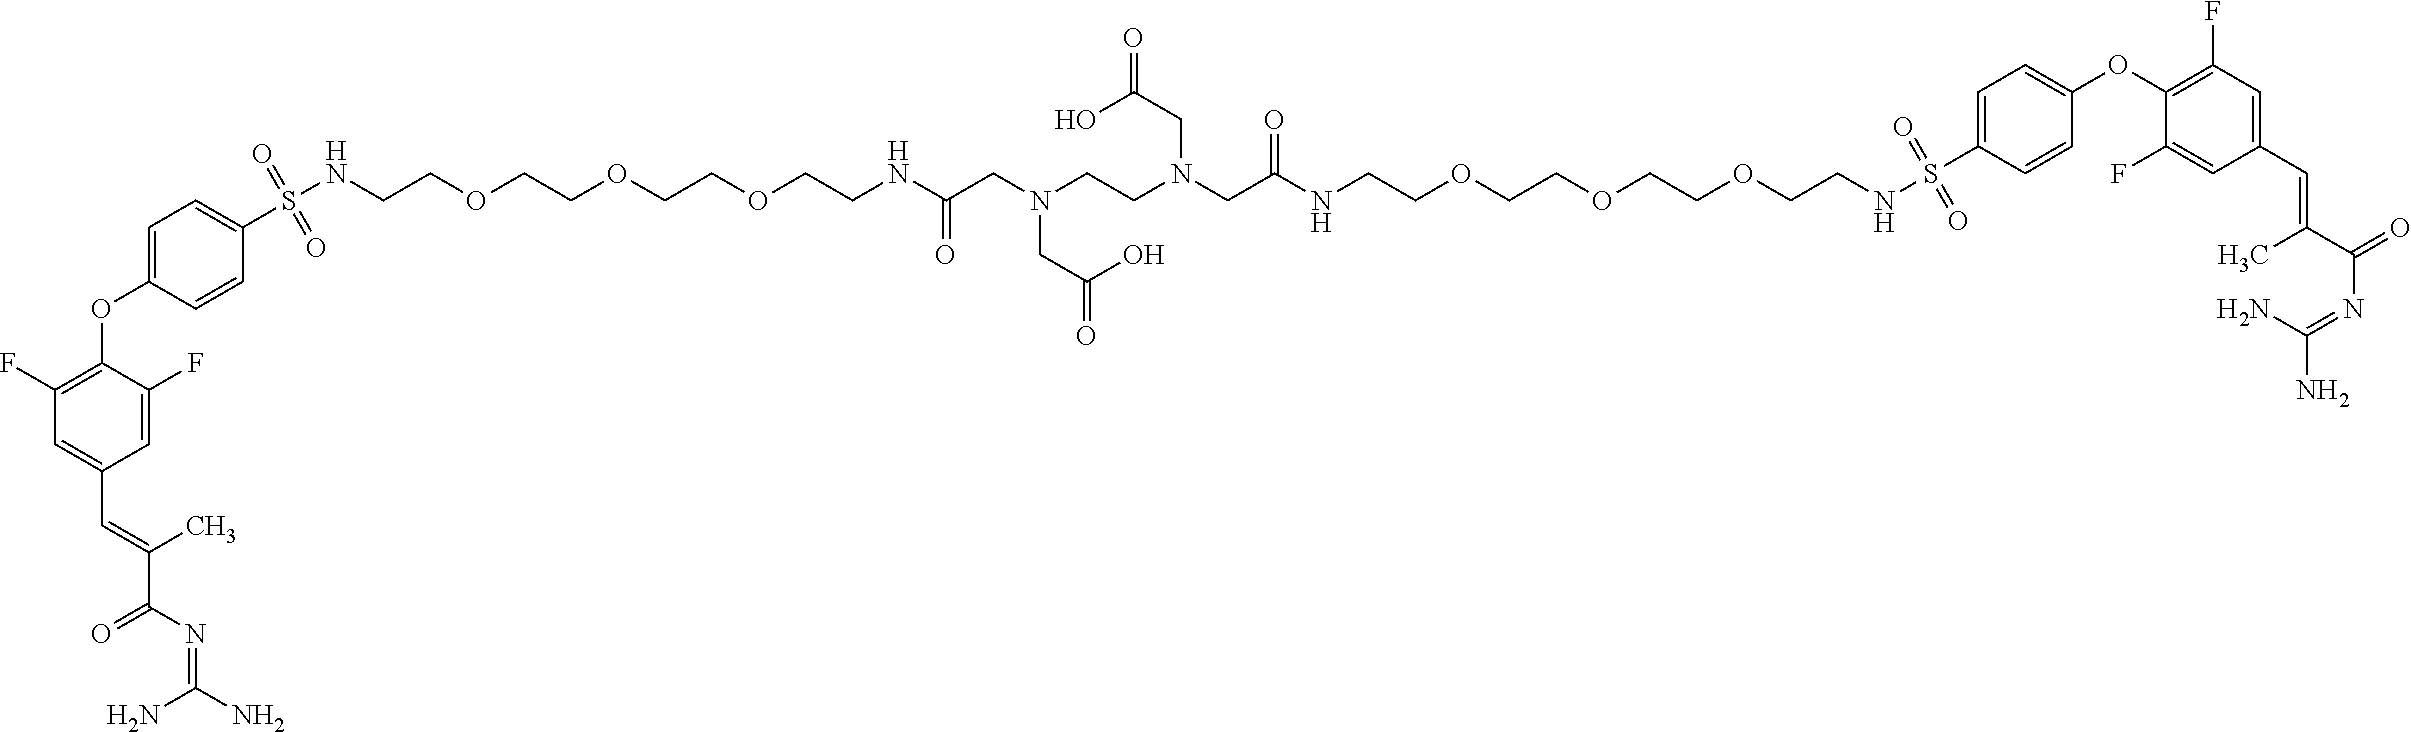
C1(F)=C(OC2=CC=C(S(NCCOCCOCCOCCNC(=O)CN(CCN(CC(NCCOCCOCCOCCNS(C3=CC=C(OC4=C(F)C=C(C=C(C(=O)N=C(N)N)C)C=C4F)C=C3)(=O)=O)=O)CC(=O)O)CC(=O)O)(=O)=O)C=C2)C(F)=CC(C=C(C(N=C(N)N)=O)C)=C1
